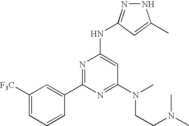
N1N=C(NC2=CC(N(CCN(C)C)C)=NC(C3=CC([F3C])=CC=C3)=N2)C=C1C
